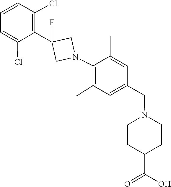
C1=C(Cl)C(C2(F)CN(C3=C(C)C=C(CN4CCC(C(=O)O)CC4)C=C3C)C2)=C(Cl)C=C1
